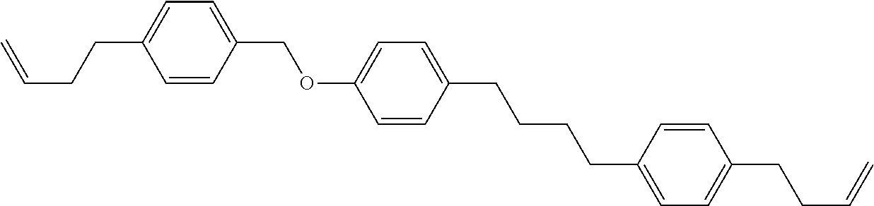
C1=CC(COC2=CC=C(CCCCC3=CC=C(CCC=C)C=C3)C=C2)=CC=C1CCC=C
